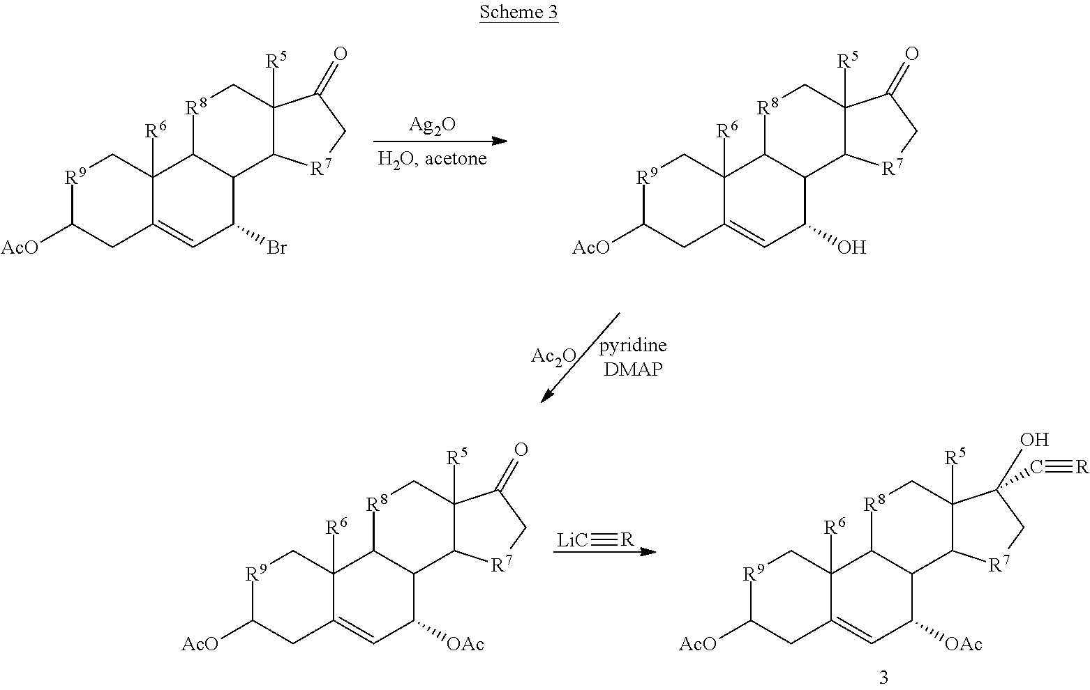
[LiC]#[R].[R9]1C([AcO])CC2=CC([OAc])C3C(C2([R6])C1)[R8]CC1([R5])C3[R7]CC1(O)C#[R].[R9]1C([AcO])CC2=CC([OAc])C3C(C2([R6])C1)[R8]CC1([R5])C3[R7]CC1=O.[Ag2O].[pyridineDMAP].[Ac2O].[R9]1C([AcO])CC2=CC(O)C3C(C2([R6])C1)[R8]CC1([R5])C3[R7]CC1=O.[R9]1C([AcO])CC2=CC(Br)C3C(C2([R6])C1)[R8]CC1([R5])C3[R7]CC1=O
